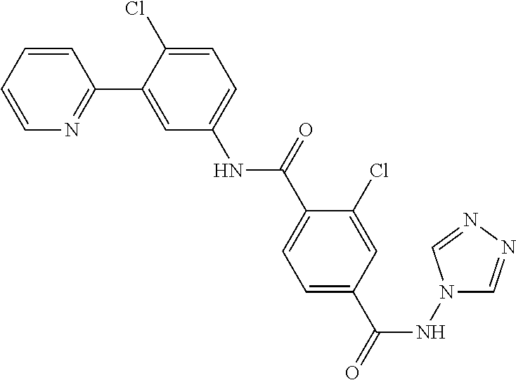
C1=CC=CN=C1C1=CC(NC(C2=CC=C(C(=O)NN3C=NN=C3)C=C2Cl)=O)=CC=C1Cl
